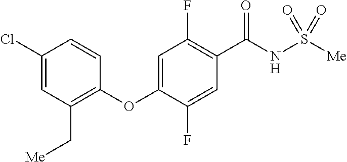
C1(Cl)=CC(C[Me])=C(OC2=CC(F)=C(C(NS([Me])(=O)=O)=O)C=C2F)C=C1
